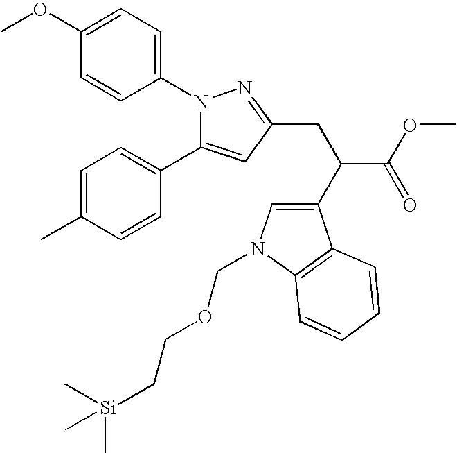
N1(C2=CC=C(OC)C=C2)C(C2=CC=C(C)C=C2)=CC(CC(C(OC)=O)C2=CN(COCC[Si](C)(C)C)C3=C2C=CC=C3)=N1
